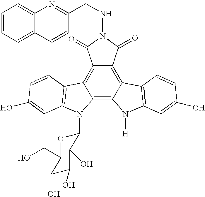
C12=C3C(=C4C(=C1C(=O)N(NCC1=NC5=CC=CC=C5C=C1)C2=O)C1=C(N4[H])C=C(O)C=C1)N(C1OC(CO)C(O)C(O)C1O)C1=C3C=CC(O)=C1
